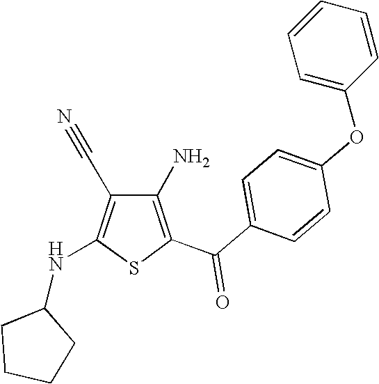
C1(N)=C(C(C2=CC=C(OC3=CC=CC=C3)C=C2)=O)SC(NC2CCCC2)=C1C#N
